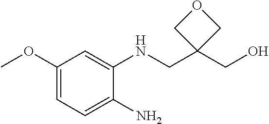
C1(OC)=CC=C(N)C(NCC2(CO)COC2)=C1
